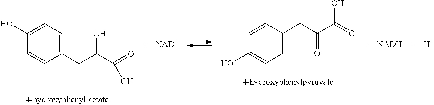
C1C(CC(C(=O)O)=O)C=CC(O)=C1.C1(CC(C(=O)O)O)=CC=C(O)C=C1.[NAD+].[NADH].[H]
